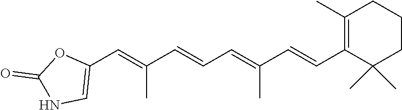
C1(C=C(C=CC=C(C=CC2=C(C)CCCC2(C)C)C)C)=CNC(=O)O1
